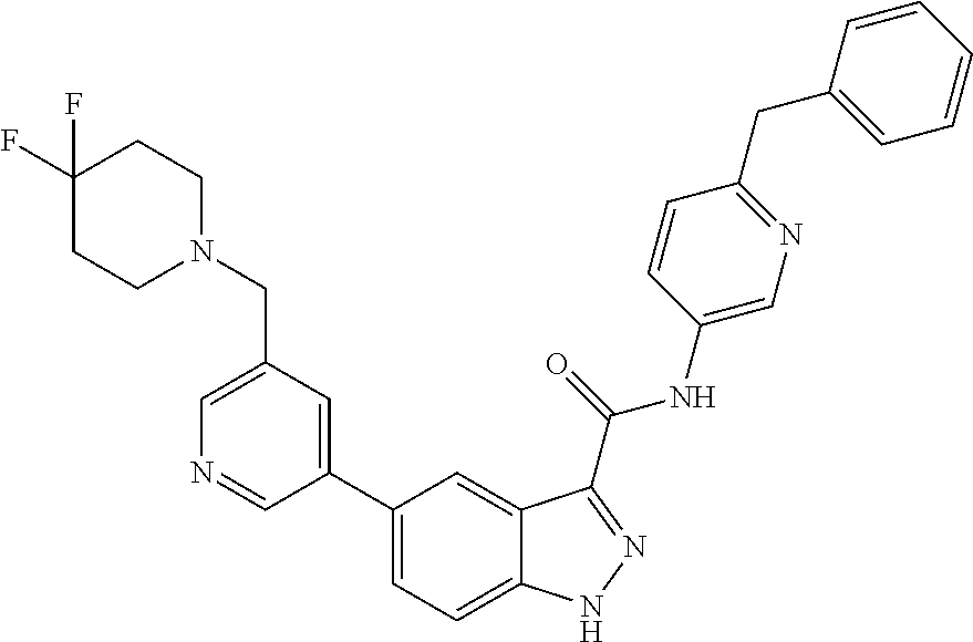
C1(CN2CCC(F)(F)CC2)=CN=CC(C2=CC=C3C(=C2)C(C(NC2=CN=C(CC4=CC=CC=C4)C=C2)=O)=NN3)=C1
